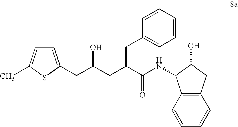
C(C(CC(C(NC1C2=C(C=CC=C2)CC1O)=O)CC1=CC=CC=C1)O)C1=CC=C(C)S1
